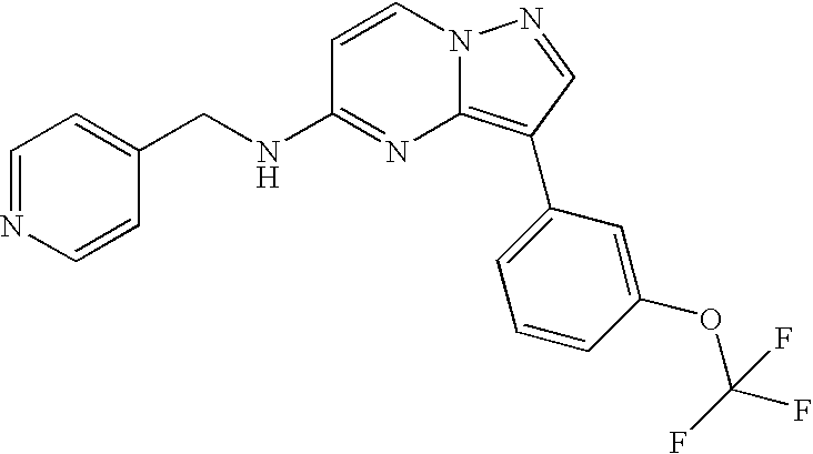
C1(CNC2=NC3=C(C4=CC=CC(OC(F)(F)F)=C4)C=NN3C=C2)=CC=NC=C1
